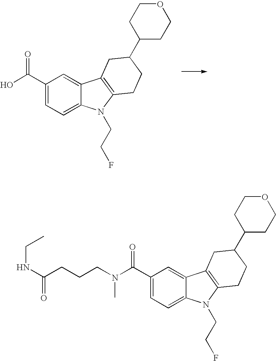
C1(C(O)=O)=CC=C2C(=C1)C1=C(N2CCF)CCC(C2CCOCC2)C1.C1(C(N(CCCC(NCC)=O)C)=O)=CC=C2C(=C1)C1=C(N2CCF)CCC(C2CCOCC2)C1
